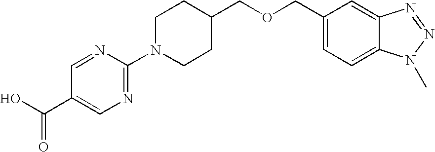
N1=C(N2CCC(COCC3=CC=C4C(=C3)N=NN4C)CC2)N=CC(C(=O)O)=C1
